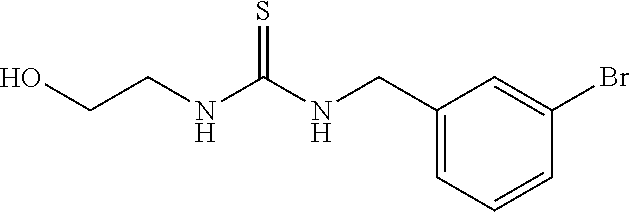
C1(CNC(NCCO)=S)=CC=CC(Br)=C1
